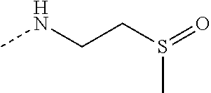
CNCCS(=O)C
